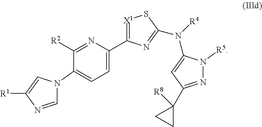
C1=NC([R1])=CN1C1=CC=C(C2=[X1]SC(N([R4])C3=CC(C4([R8])CC4)=NN3[R5])=N2)N=C1[R2]
